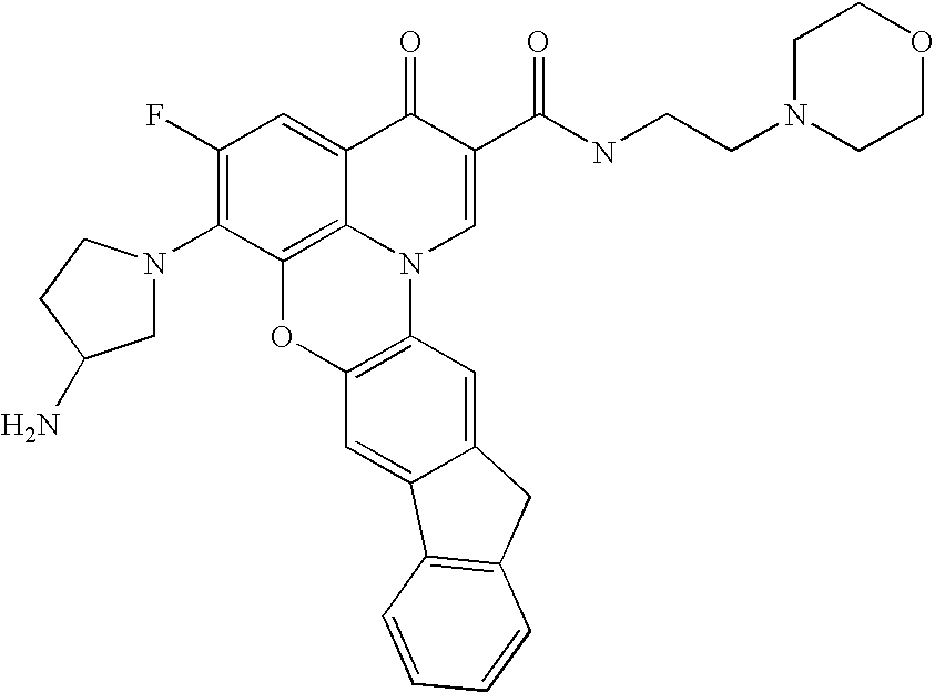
C1(F)=C(N2CC(N)CC2)C2=C3C(=C1)C(=O)C(C(NCCN1CCOCC1)=O)=CN3C1=C(O2)C=C2C(=C1)CC1=C2C=CC=C1
